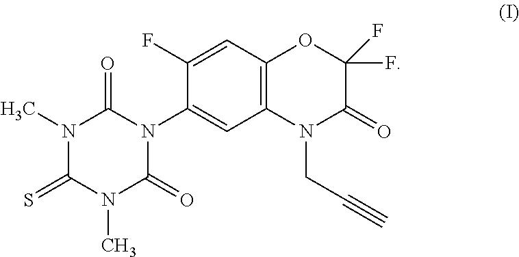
C12=C(C=C(F)C(N3C(=O)N(C)C(=S)N(C)C3=O)=C1)OC(F)(F)C(=O)N2CC#C
